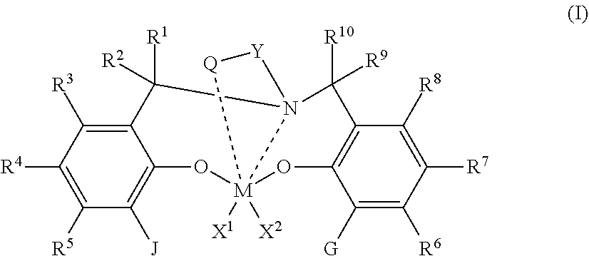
C1([R5])=C([R4])C([R3])=C2C(=C1[J])O[M]13([X1])([X2])OC4=C(C([R8])=C([R7])C([R6])=C4[G])C([R10])([R9])N1(C2([R1])[R2])[Y][Q]3
